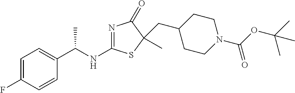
C1=C(F)C=CC(C(NC2=NC(=O)C(CC3CCN(C(OC(C)(C)C)=O)CC3)(C)S2)C)=C1
